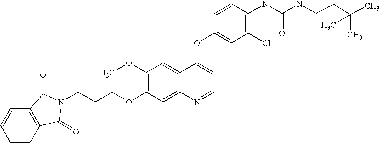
C1=CC(OC2=CC=NC3=CC(OCCCN4C(=O)C5=C(C=CC=C5)C4=O)=C(OC)C=C23)=CC(Cl)=C1NC(=O)NCCC(C)(C)C
